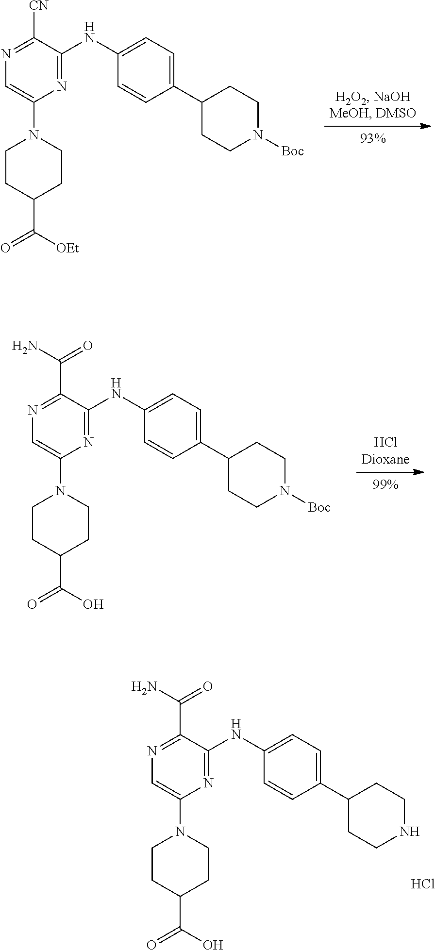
C1=C(N2CCC(C([OEt])=O)CC2)N=C(NC2=CC=C(C3CCN([Boc])CC3)C=C2)C([CN])=N1.C1=C(N2CCC(C(O)=O)CC2)N=C(NC2=CC=C(C3CCN([Boc])CC3)C=C2)C(C(N)=O)=N1.C1=C(N2CCC(C(O)=O)CC2)N=C(NC2=CC=C(C3CCNCC3)C=C2)C(C(N)=O)=N1.Cl
